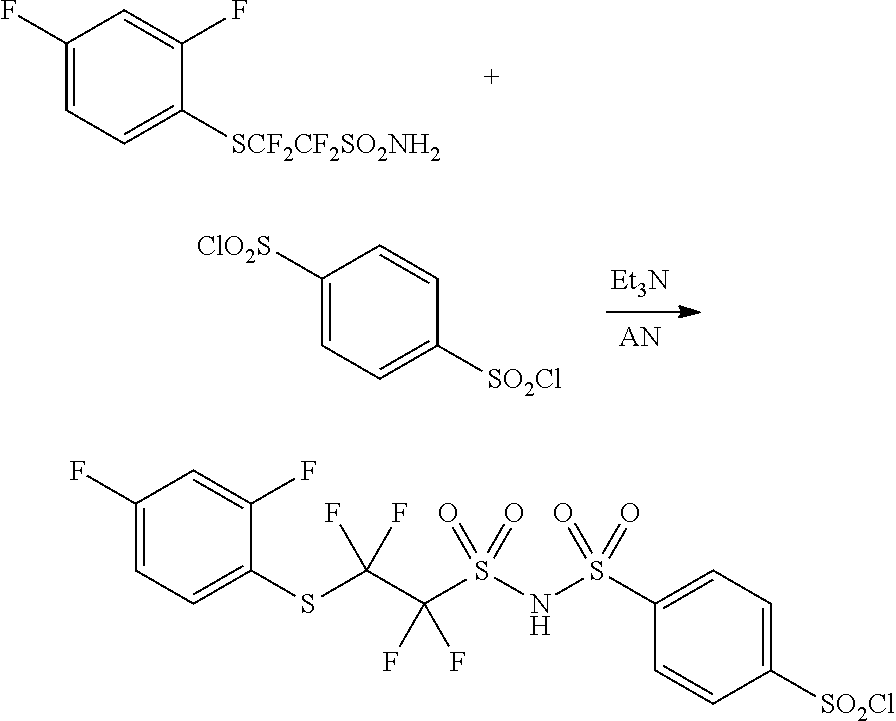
C1(F)=CC=C([SCF2CF2SO2NH2])C(F)=C1.[Et3N].C1([ClO2S])=CC=C([SO2Cl])C=C1.C1(S(NS(C(C(SC2=CC=C(F)C=C2F)(F)F)(F)F)(=O)=O)(=O)=O)=CC=C([SO2Cl])C=C1
